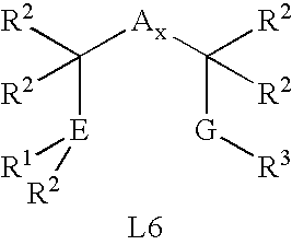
C([E]([R1])[R2])([Ax]C([G][R3])([R2])[R2])([R2])[R2]
